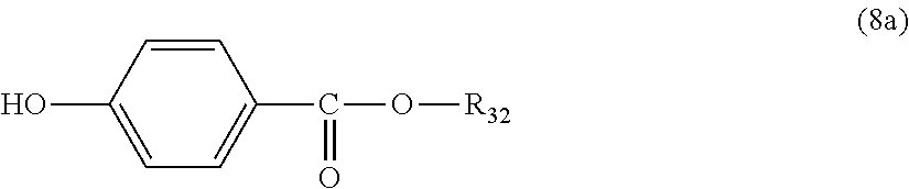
C1(O)=CC=C(C(O[R32])=O)C=C1
